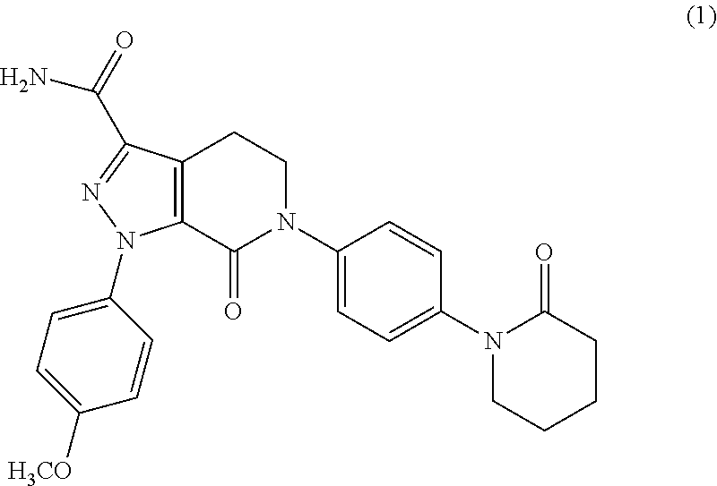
C12=C(C(=O)N(C3=CC=C(N4CCCCC4=O)C=C3)CC1)N(C1=CC=C([H3CO])C=C1)N=C2C(=O)N
